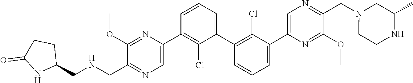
C1(C2=CN=C(CNCC3CCC(=O)N3)C(OC)=N2)=C(Cl)C(C2=C(Cl)C(C3=CN=C(CN4CCNC(C)C4)C(OC)=N3)=CC=C2)=CC=C1
